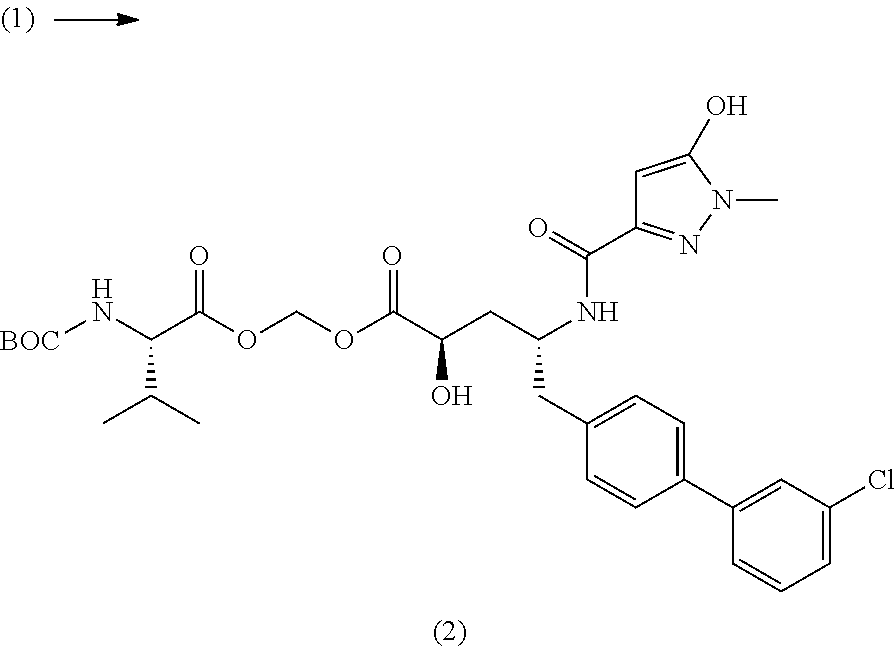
O=C(C(CC(NC(C1=NN(C)C(O)=C1)=O)CC1=CC=C(C2=CC(Cl)=CC=C2)C=C1)O)OCOC(=O)C(N[BOC])C(C)C
